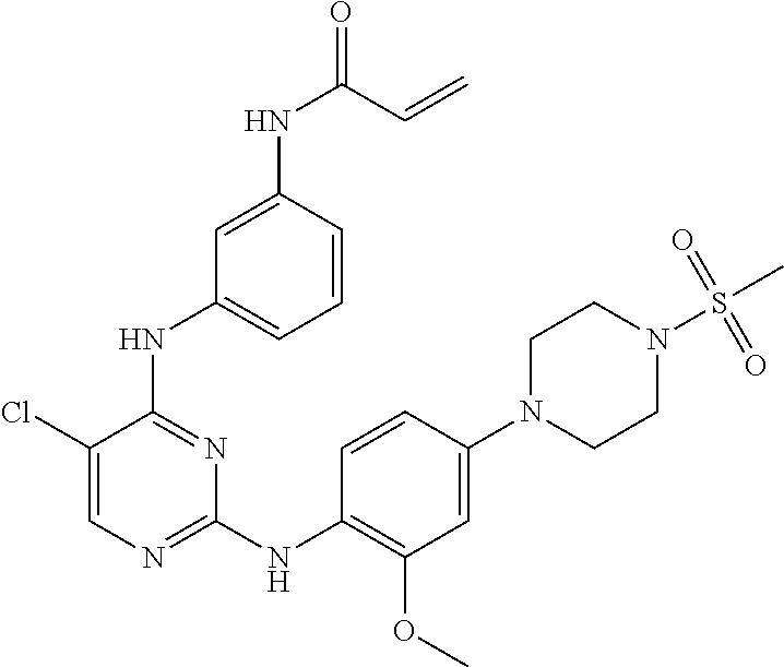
C1(NC(=O)C=C)=CC(NC2=NC(NC3=C(OC)C=C(N4CCN(S(C)(=O)=O)CC4)C=C3)=NC=C2Cl)=CC=C1
